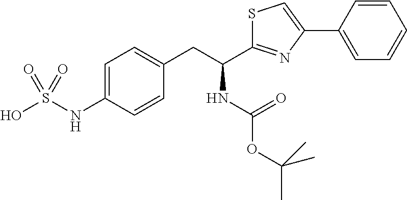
C1=C(NS(O)(=O)=O)C=CC(CC(C2=NC(C3=CC=CC=C3)=CS2)NC(OC(C)(C)C)=O)=C1
